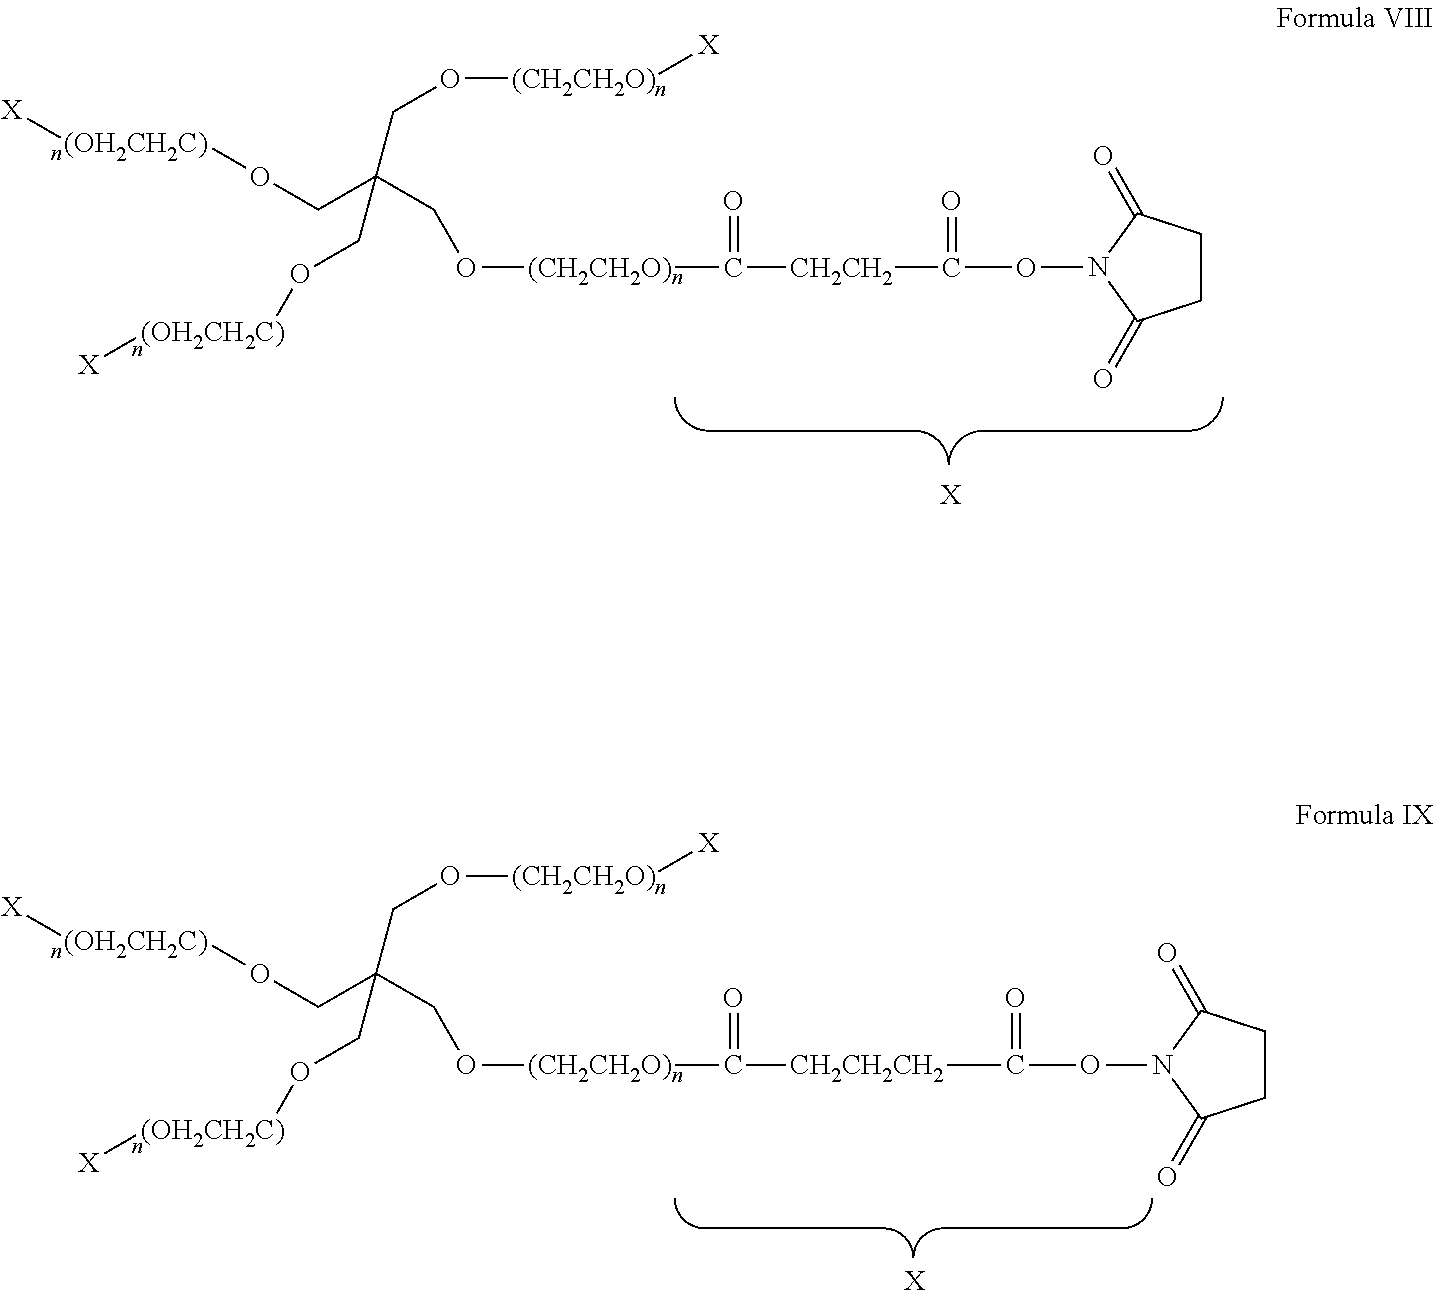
C1CC(=O)N(OC([CH2CH2]C([(CH2CH2O)]OCC(CO[(OH2CH2C)][X])(CO[(CH2CH2O)n][X])CO[(OH2CH2C)][X])=O)=O)C1=O.[X].C1CC(=O)N(OC([CH2CH2CH2]C([(CH2CH2O)]OCC(CO[(OH2CH2C)][X])(CO[(CH2CH2O)n][X])CO[(OH2CH2C)][X])=O)=O)C1=O.[X]
